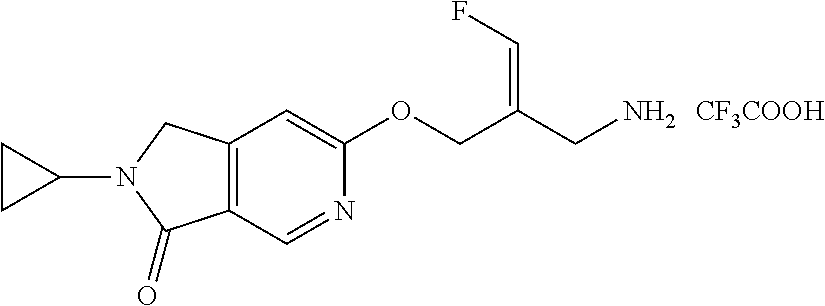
[CF3COOH].C12=C(C=NC(OCC(CN)=CF)=C1)C(=O)N(C1CC1)C2
